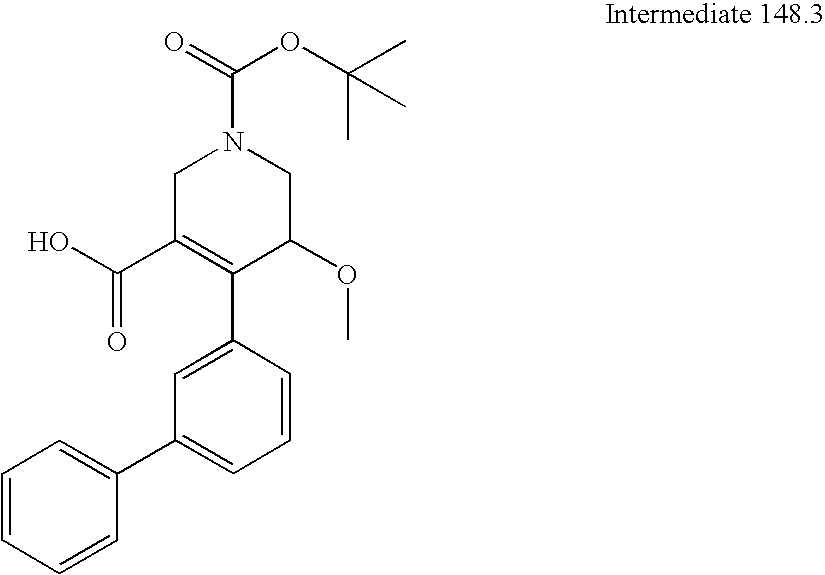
C1=CC(C2=C(C(=O)O)CN(C(OC(C)(C)C)=O)CC2OC)=CC(C2=CC=CC=C2)=C1
